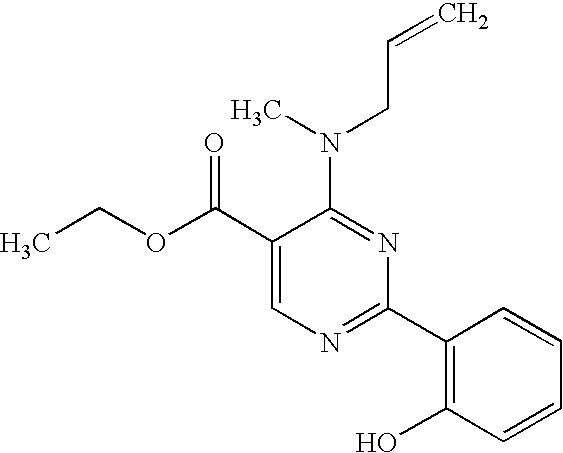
C1(C(OCC)=O)=CN=C(C2=C(O)C=CC=C2)N=C1N(C)CC=C
